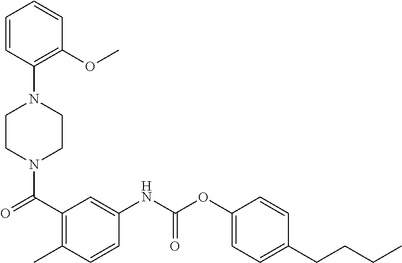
C1=CC(N2CCN(C(C3=C(C)C=CC(NC(OC4=CC=C(CCCC)C=C4)=O)=C3)=O)CC2)=C(OC)C=C1
